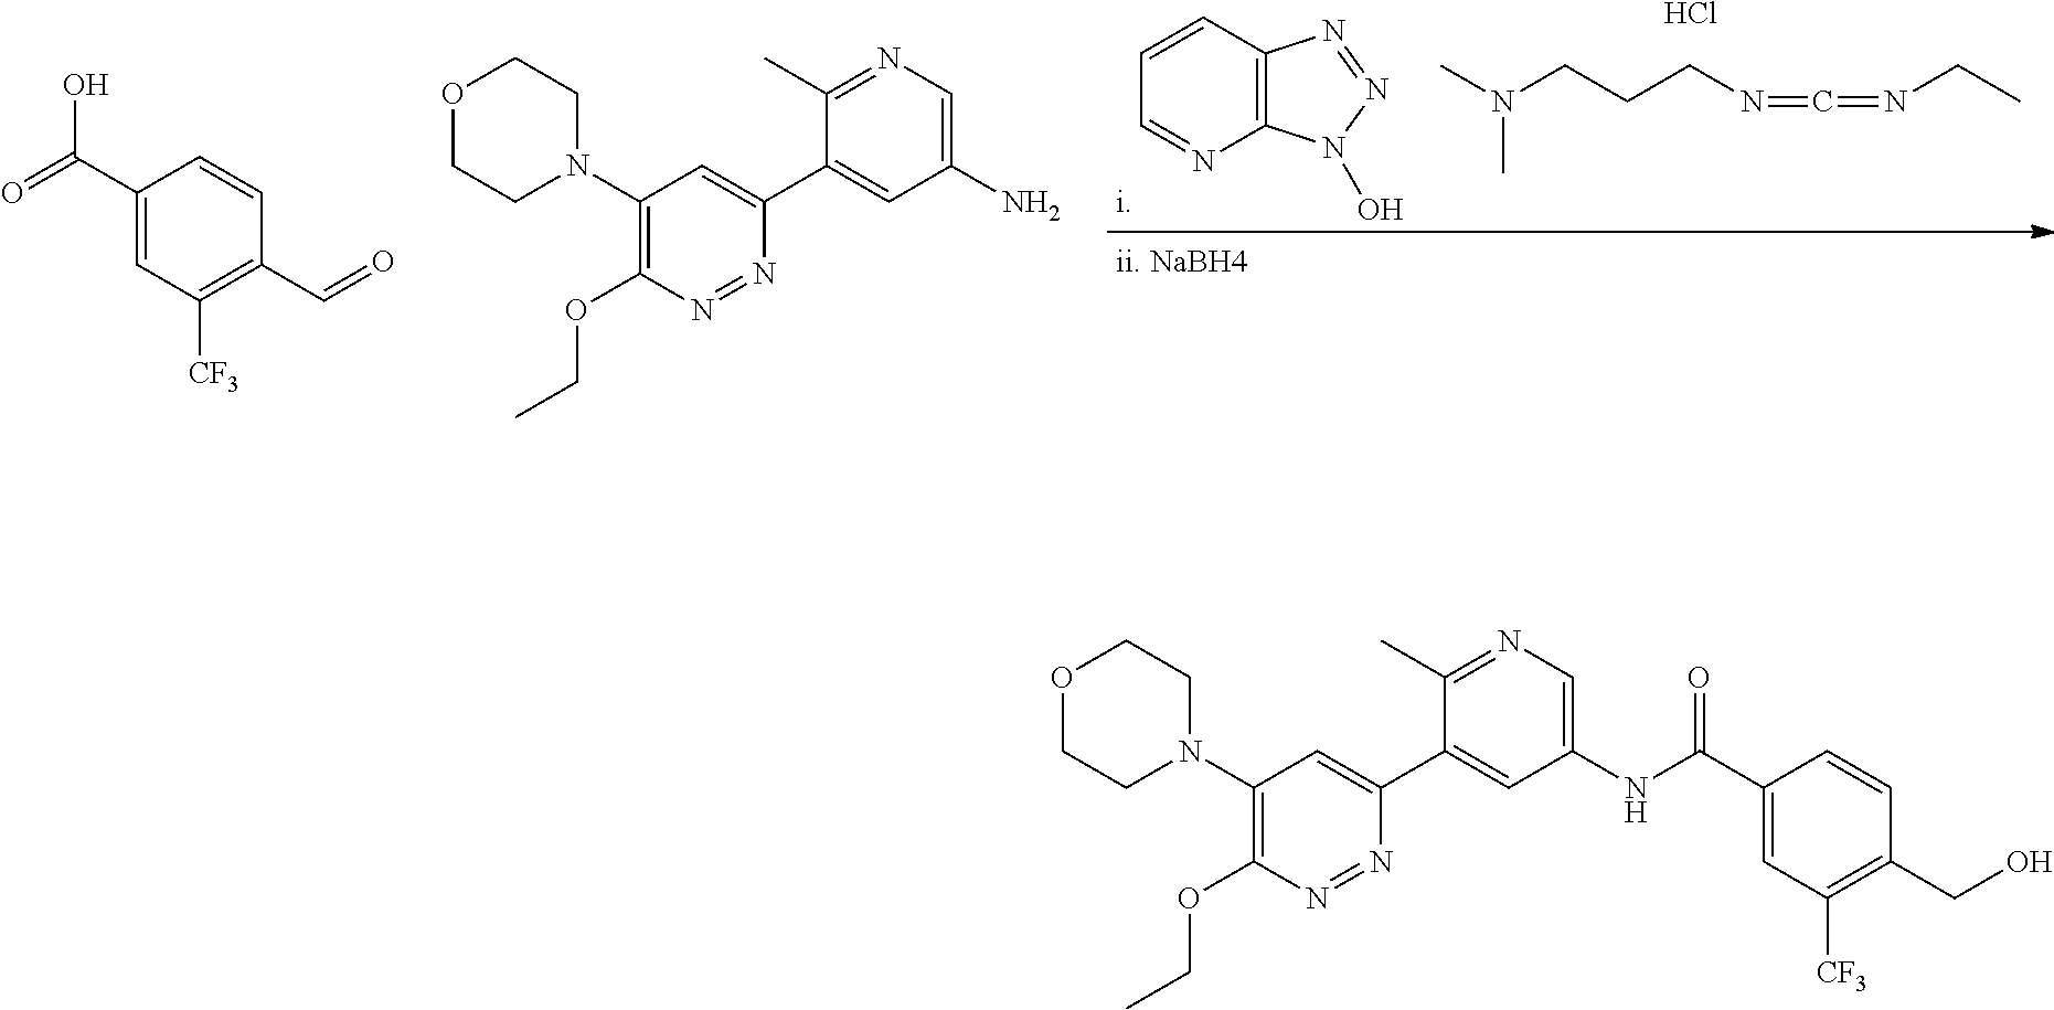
CN(CCCN=C=NCC)C.Cl.C1=NC2=C(C=C1)N=NN2O.C1(C(=O)O)=CC([CF3])=C(C=O)C=C1.C1(C)=NC=C(N)C=C1C1=CC(N2CCOCC2)=C(OCC)N=N1.C1(C)=NC=C(NC(C2=CC([CF3])=C(CO)C=C2)=O)C=C1C1=CC(N2CCOCC2)=C(OCC)N=N1
